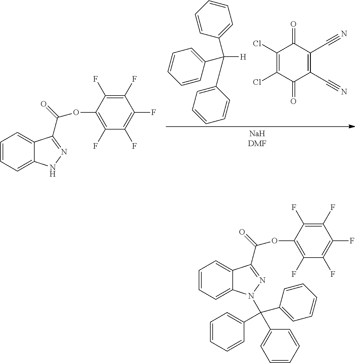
C1=CC=C2C(=C1)C(C(=O)OC1=C(F)C(F)=C(F)C(F)=C1F)=NN2.C(C1=CC=CC=C1)([H])(C1=CC=CC=C1)C1=CC=CC=C1.C1(Cl)=C(Cl)C(=O)C(C#N)=C(C#N)C1=O.C1=CC=C2C(=C1)C(C(=O)OC1=C(F)C(F)=C(F)C(F)=C1F)=NN2C(C1=CC=CC=C1)(C1=CC=CC=C1)C1=CC=CC=C1
